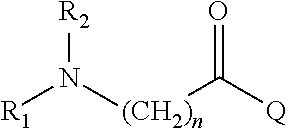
[R2]N([(CH2)n]C([Q])=O)[R1]
